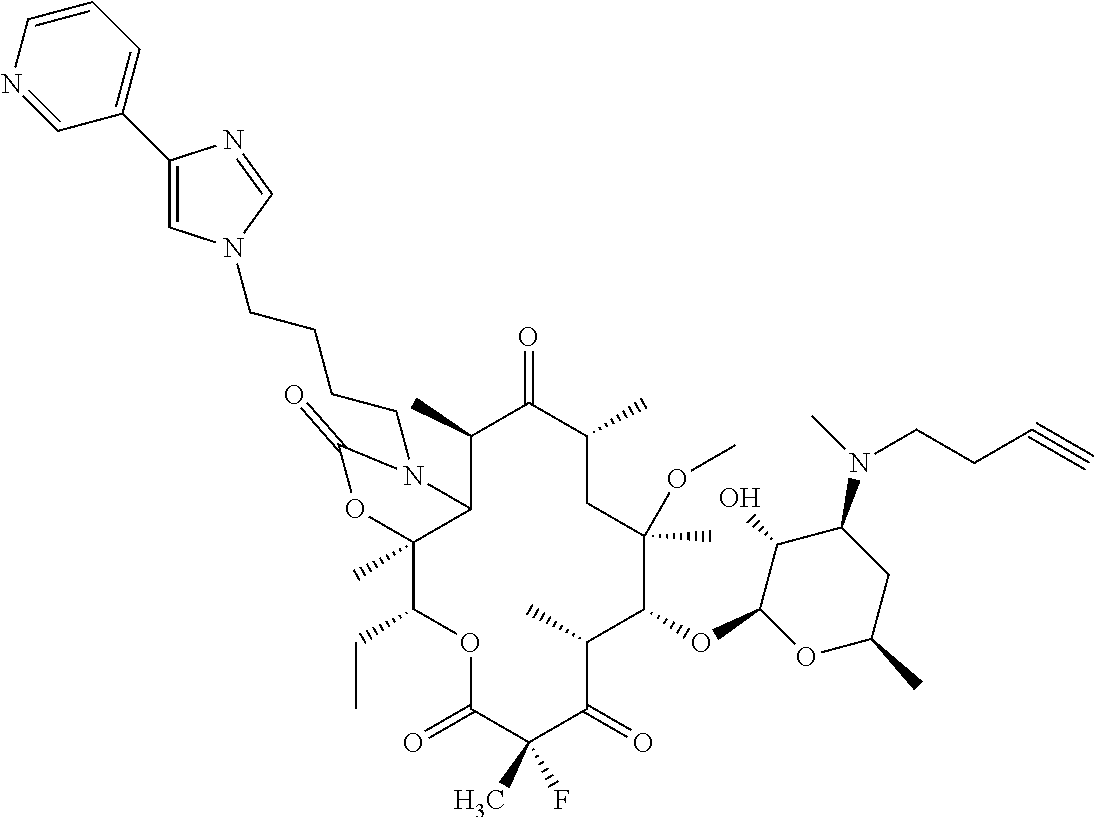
C12C(C)(OC(=O)N1CCCCN1C=C(C3=CC=CN=C3)N=C1)C(CC)OC(=O)C(C)(F)C(=O)C(C)C(OC1C(O)C(N(C)CCC#C)CC(C)O1)C(OC)(C)CC(C)C(=O)C2C
